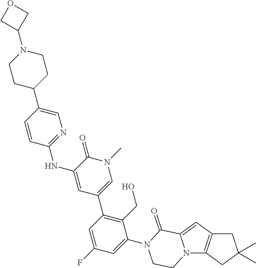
C1C2=C(CC1(C)C)N1C(=C2)C(=O)N(C2=CC(F)=CC(C3=CN(C)C(=O)C(NC4=NC=C(C5CCN(C6COC6)CC5)C=C4)=C3)=C2CO)CC1
